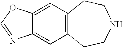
C12=C(CCNCC1)C=C1C(=C2)OC=N1
